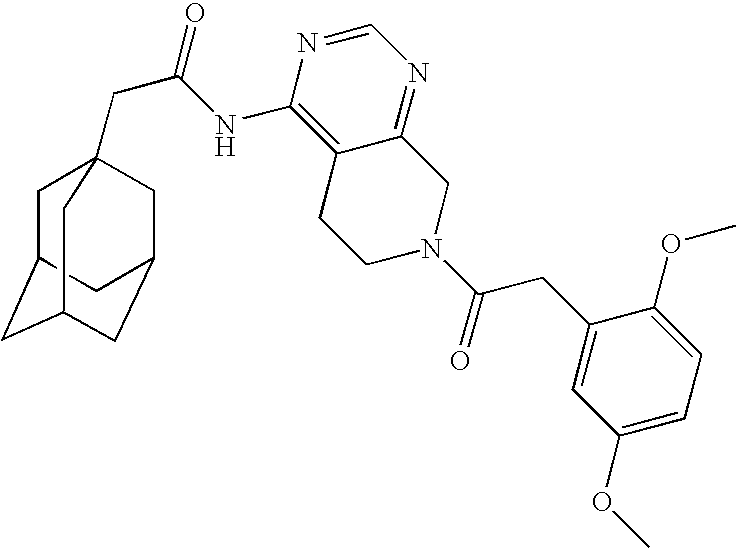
C1C2CC3CC(CC1(CC(=O)NC1=C4C(=NC=N1)CN(C(CC1=CC(OC)=CC=C1OC)=O)CC4)C3)C2
